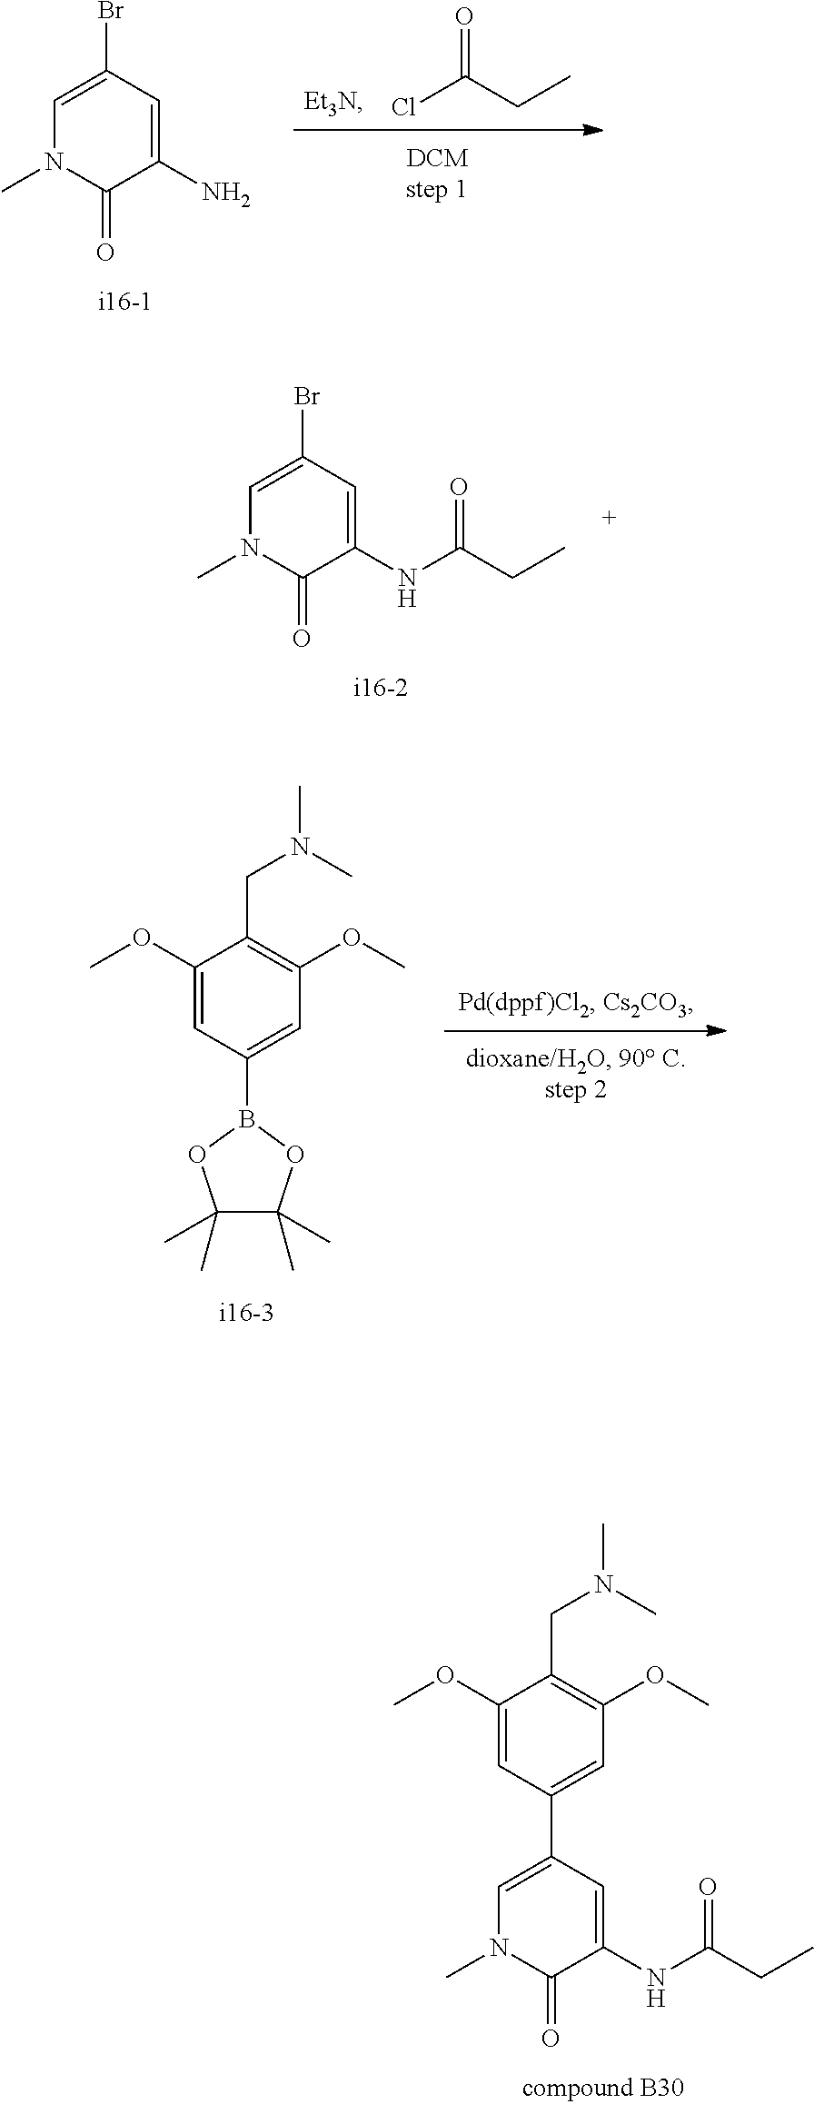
C1(N)=CC(Br)=CN(C)C1=O.O=C(Cl)CC.C1(OC)=CC(B2OC(C)(C)C(C)(C)O2)=CC(OC)=C1CN(C)C.C1(NC(=O)CC)=CC(C2=CC(OC)=C(CN(C)C)C(OC)=C2)=CN(C)C1=O.C1(NC(=O)CC)=CC(Br)=CN(C)C1=O
